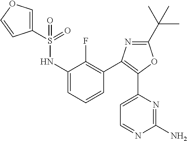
C1(C(C)(C)C)=NC(C2=C(F)C(NS(C3=COC=C3)(=O)=O)=CC=C2)=C(C2=CC=NC(N)=N2)O1
